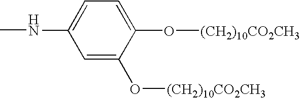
C1=C(NC)C=C(O[(CH2)10CO2CH3])C(O[(CH2)10CO2CH3])=C1
